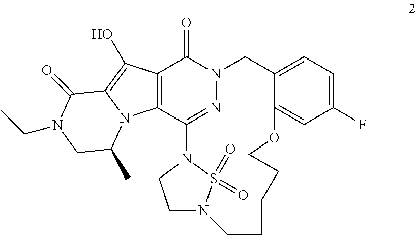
C12=C(C3=NN(C1=O)CC1=CC=C(F)C=C1OCCCCCN1CCN3S1(=O)=O)N1C(=C2O)C(=O)N(CC)CC1C
